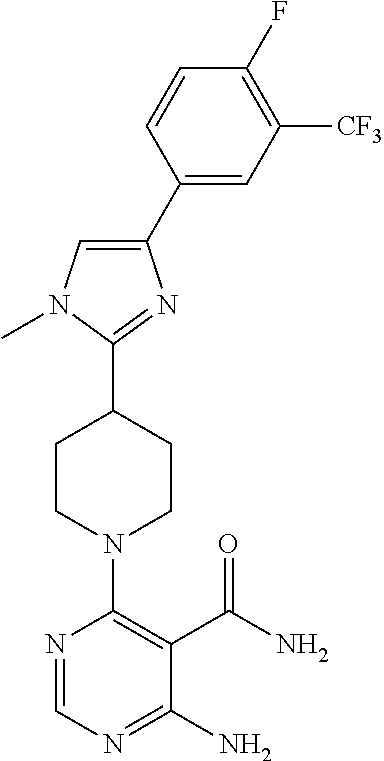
C1(F)=C([CF3])C=C(C2=CN(C)C(C3CCN(C4=C(C(N)=O)C(N)=NC=N4)CC3)=N2)C=C1
